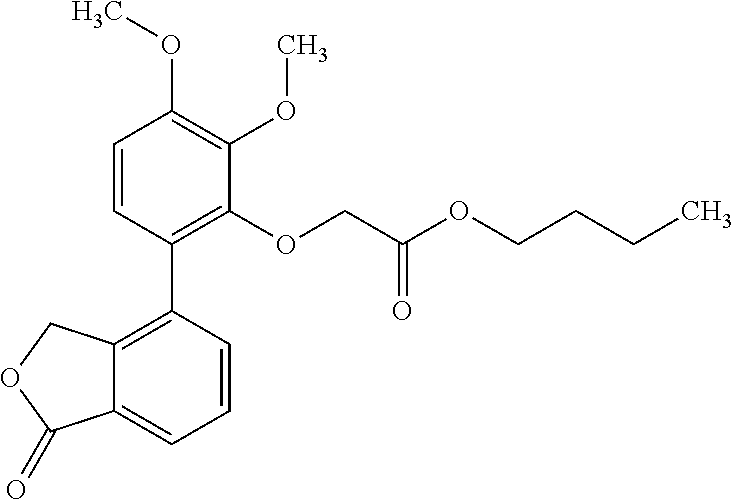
C12=C(C3=C(OCC(OCCCC)=O)C(OC)=C(OC)C=C3)C=CC=C1C(=O)OC2
